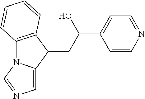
C12=C(C(CC(C3=CC=NC=C3)O)C3=CN=CN13)C=CC=C2
